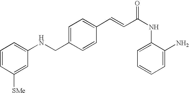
C1(C=CC(NC2=CC=CC=C2N)=O)=CC=C(CNC2=CC=CC([SMe])=C2)C=C1
